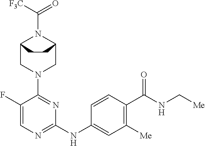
C12CN(C3=NC(NC4=CC([Me])=C(C(NC[Me])=O)C=C4)=NC=C3F)CC(N1C(=O)[F3C])CC2
